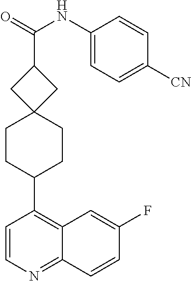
C1=CN=C2C(=C1C1CCC3(CC1)CC(C(=O)NC1=CC=C([CN])C=C1)C3)C=C(F)C=C2
